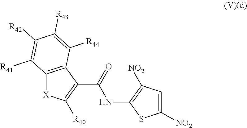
C12=C(C(C(=O)NC3=C([NO2])C=C([NO2])S3)=C([R40])[X]1)C([R44])=C([R43])C([R42])=C2[R41]
